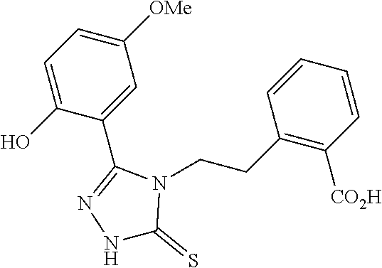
C1=C(O)C(C2=NNC(=S)N2CCC2=C([CO2H])C=CC=C2)=CC([OMe])=C1
